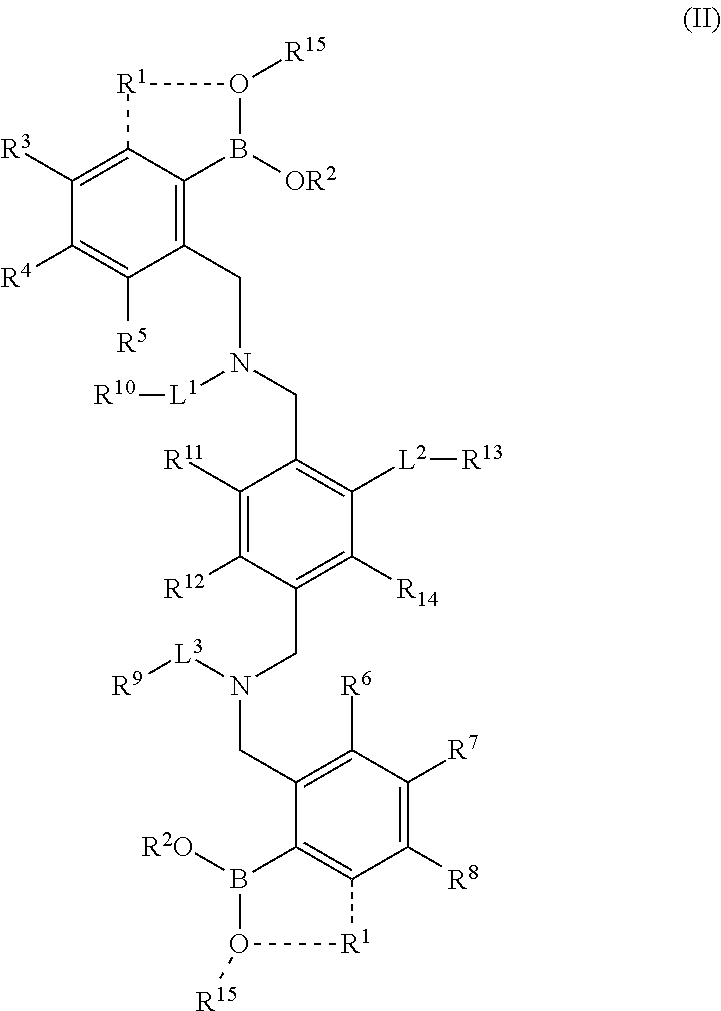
C1(CN(CC2=C([L2][R13])C([R14])=C(CN(CC3=C([R6])C([R7])=C([R8])C4=C3B([R2O])O([R15])[R1]4)[L3][R9])C([R12])=C2[R11])[L1][R10])=C2C(=C([R3])C([R4])=C1[R5])[R1]O([R15])B2[OR2]
